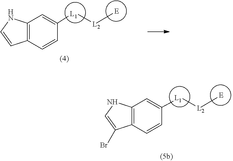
[L1]([L2][E])C1=CC2=C(C=C1)C=CN2.[L1]([L2][E])C1=CC2=C(C=C1)C(Br)=CN2
